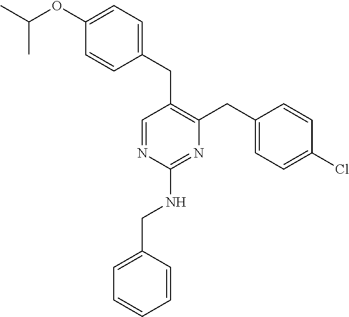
C1(CC2=C(CC3=CC=C(Cl)C=C3)N=C(NCC3=CC=CC=C3)N=C2)=CC=C(OC(C)C)C=C1
